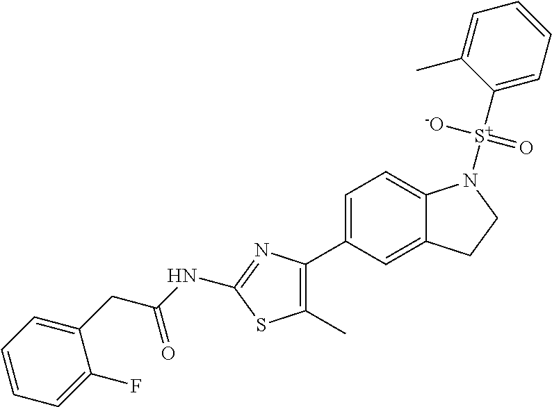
C1=C(C2=C(C)SC(NC(CC3=CC=CC=C3F)=O)=N2)C=C2C(=C1)N([S+](C1=CC=CC=C1C)([-O])=O)CC2
